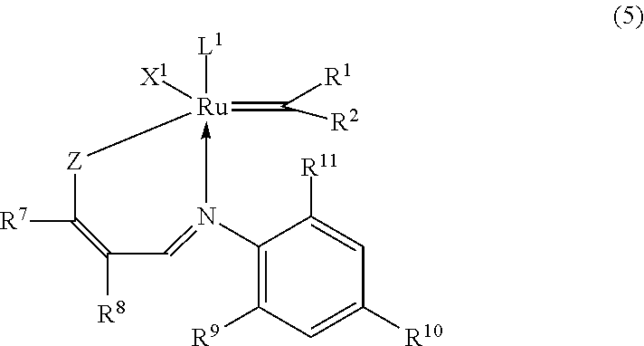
[Z]1C([R7])=C([R8])C=N(C2=C([R9])C=C([R10])C=C2[R11])->[Ru]1([L1])(=C([R1])[R2])[X1]
